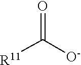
[R11]C([O-])=O
